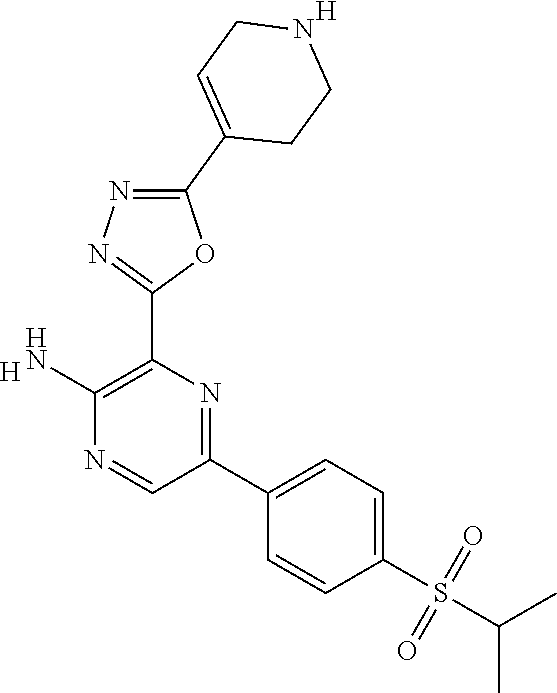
[H].C1(N)=C(C2=NN=C(C3=CCNCC3)O2)N=C(C2=CC=C(S(=O)(=O)C(C)C)C=C2)C=N1.[H]
